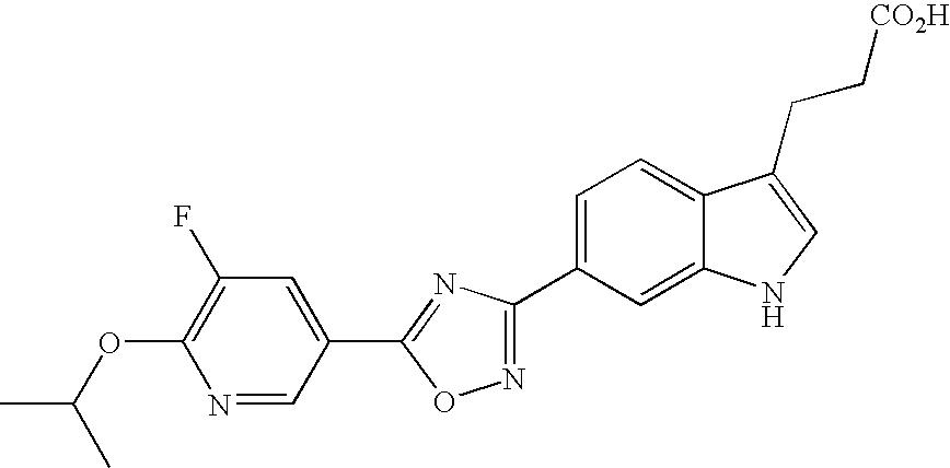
C1=C(C2=NOC(C3=CC(F)=C(OC(C)C)N=C3)=N2)C=C2C(=C1)C(CC[CO2H])=CN2
